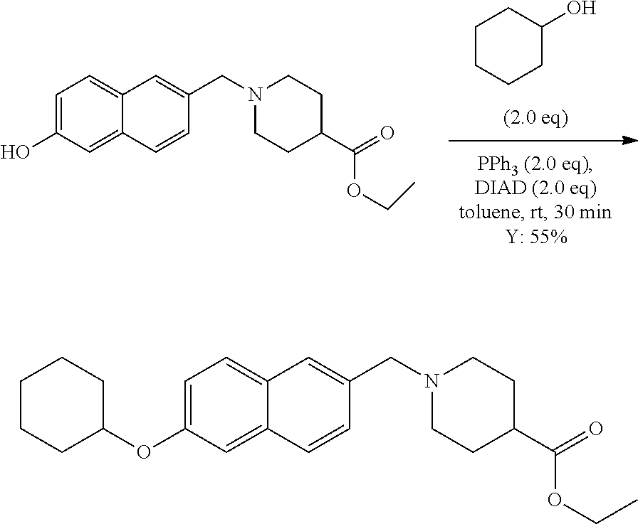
C1CCC(O)CC1.C1=C(O)C=C2C(=C1)C=C(CN1CCC(C(=O)OCC)CC1)C=C2.C1=C(OC2CCCCC2)C=C2C(=C1)C=C(CN1CCC(C(=O)OCC)CC1)C=C2
